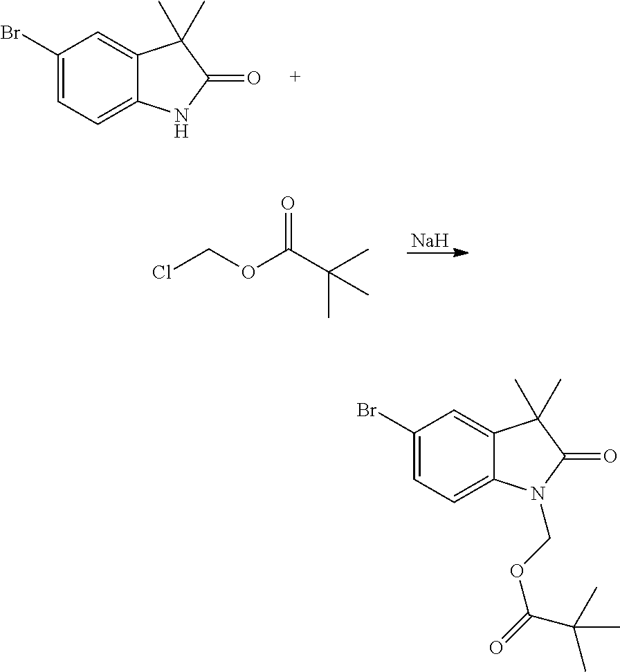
C1(Br)=CC=C2C(=C1)C(C)(C)C(=O)N2.ClCOC(C(C)(C)C)=O.[Na].C1(Br)=CC=C2C(=C1)C(C)(C)C(=O)N2COC(=O)C(C)(C)C
